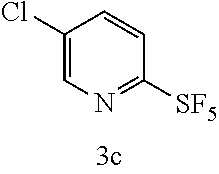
C1(Cl)=CN=C([SF5])C=C1
